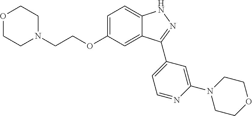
C1=C(OCCN2CCOCC2)C=C2C(=C1)NN=C2C1=CC=NC(N2CCOCC2)=C1
